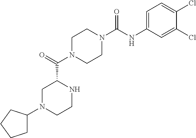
C1N(C(C2CN(C3CCCC3)CCN2)=O)CCN(C(NC2=CC=C(Cl)C(Cl)=C2)=O)C1
